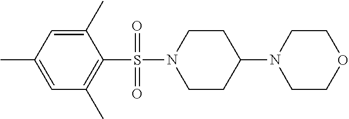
C1=C(C)C(S(N2CCC(N3CCOCC3)CC2)(=O)=O)=C(C)C=C1C
